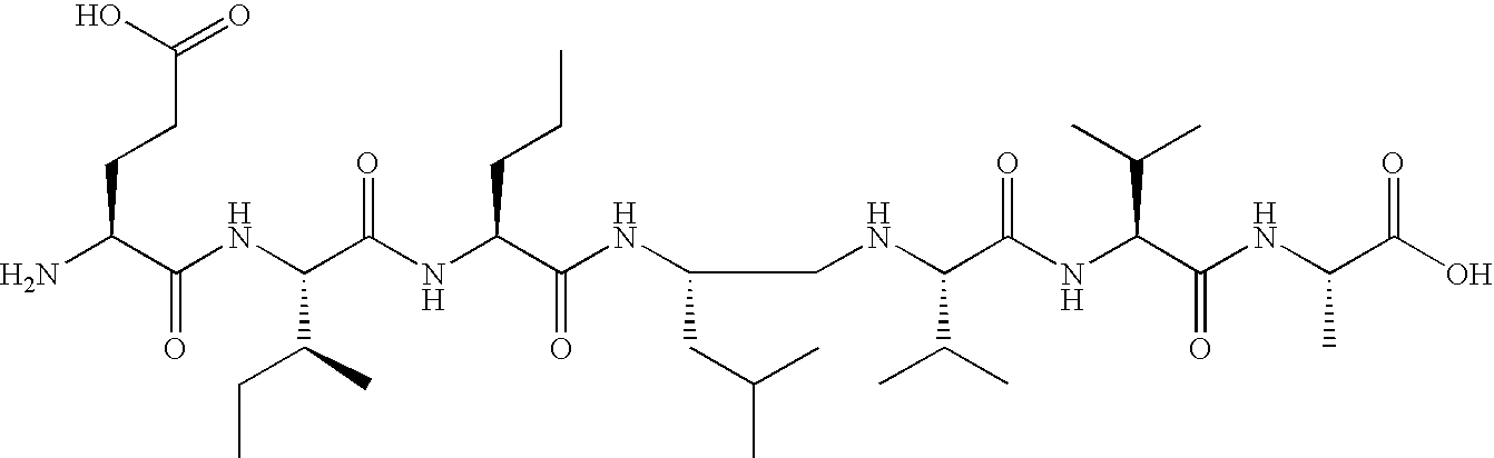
NC(C(NC(C(NC(C(NC(CNC(C(NC(C(NC(C(O)=O)C)=O)C(C)C)=O)C(C)C)CC(C)C)=O)CCC)=O)C(C)CC)=O)CCC(O)=O
